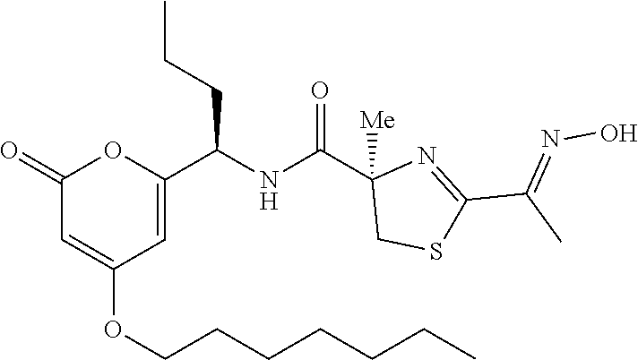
C1(=O)C=C(OCCCCCCC)C=C(C(NC(C2([Me])CSC(C(C)=NO)=N2)=O)CCC)O1
